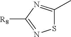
S1C(C)=NC([R8])=N1
